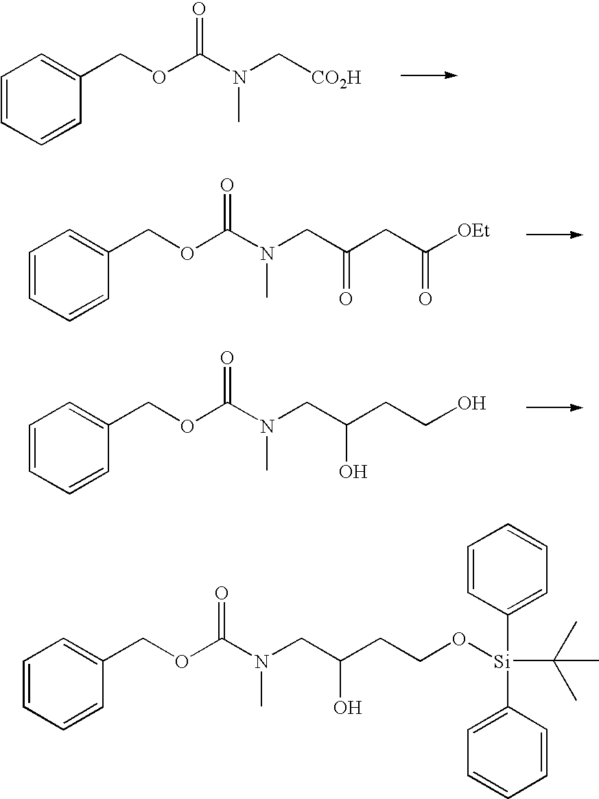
C1=CC=CC(COC(N(C[CO2H])C)=O)=C1.C1=CC=CC(COC(N(CC(CC([OEt])=O)=O)C)=O)=C1.C1=CC=CC(COC(N(CC(CCO)O)C)=O)=C1.C1=CC=CC(COC(N(CC(CCO[Si](C2=CC=CC=C2)(C2=CC=CC=C2)C(C)(C)C)O)C)=O)=C1
